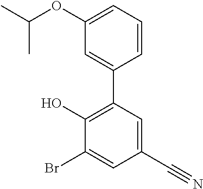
C1=C(C#N)C=C(Br)C(O)=C1C1=CC(OC(C)C)=CC=C1
